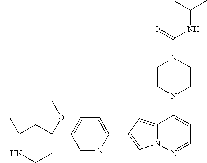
N1(C2=CC=NN3C2=CC(C2=CC=C(C4(OC)CC(C)(C)NCC4)C=N2)=C3)CCN(C(NC(C)C)=O)CC1
